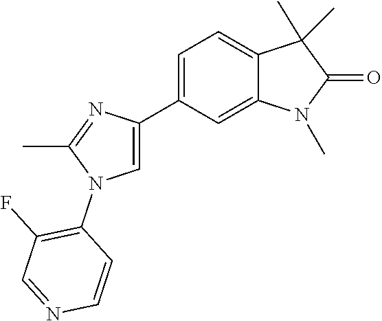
C1(C2=CN(C3=C(F)C=NC=C3)C(C)=N2)=CC=C2C(=C1)N(C)C(=O)C2(C)C
